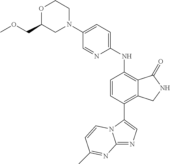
C1(N2CCOC(COC)C2)=CC=C(NC2=C3C(=C(C4=CN=C5N4C=CC(C)=N5)C=C2)CNC3=O)N=C1
